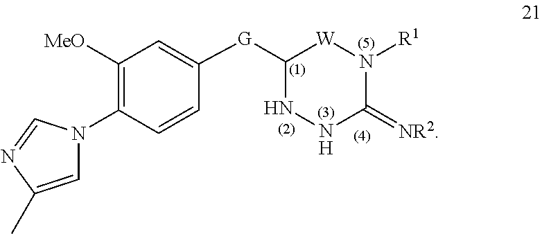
C1([G]C2=CC([MeO])=C(N3C=C(C)N=C3)C=C2)NNC(=[NR2])N([R1])[W]1
